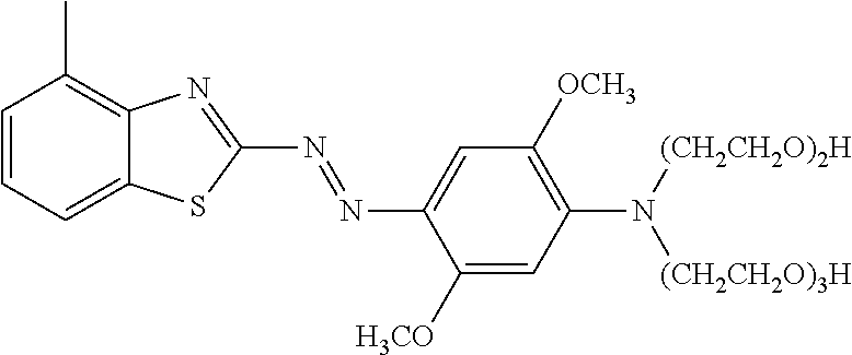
C12=C(C)C=CC=C1SC(N=NC1=CC([OCH3])=C(N([(CH2CH2O)3H])[(CH2CH2O)2H])C=C1[H3CO])=N2
